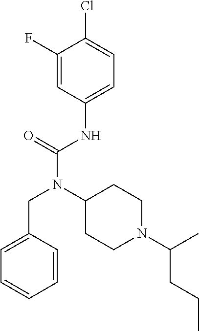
C1=C(CN(C(NC2=CC=C(Cl)C(F)=C2)=O)C2CCN(C(CCC)C)CC2)C=CC=C1
